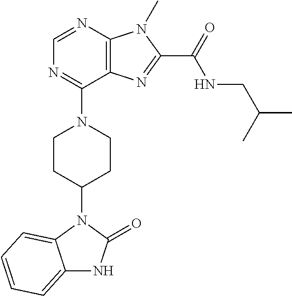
C1=NC2=C(C(N3CCC(N4C5=CC=CC=C5NC4=O)CC3)=N1)N=C(C(NCC(C)C)=O)N2C
